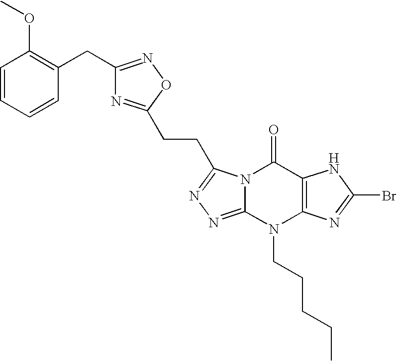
N12C(=NN=C1CCC1=NC(CC3=C(OC)C=CC=C3)=NO1)N(CCCCC)C1=C(C2=O)NC(Br)=N1
